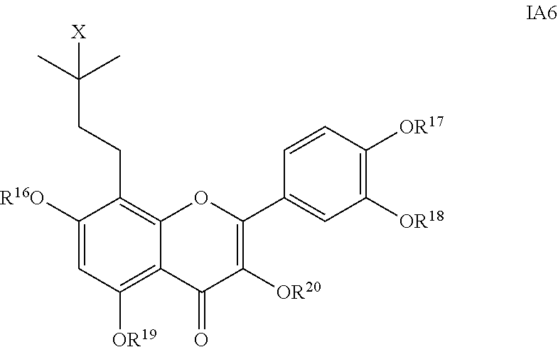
C1([R16O])=CC([OR19])=C2C(=C1CCC(C)(C)[X])OC(C1=CC([OR18])=C([OR17])C=C1)=C([OR20])C2=O
